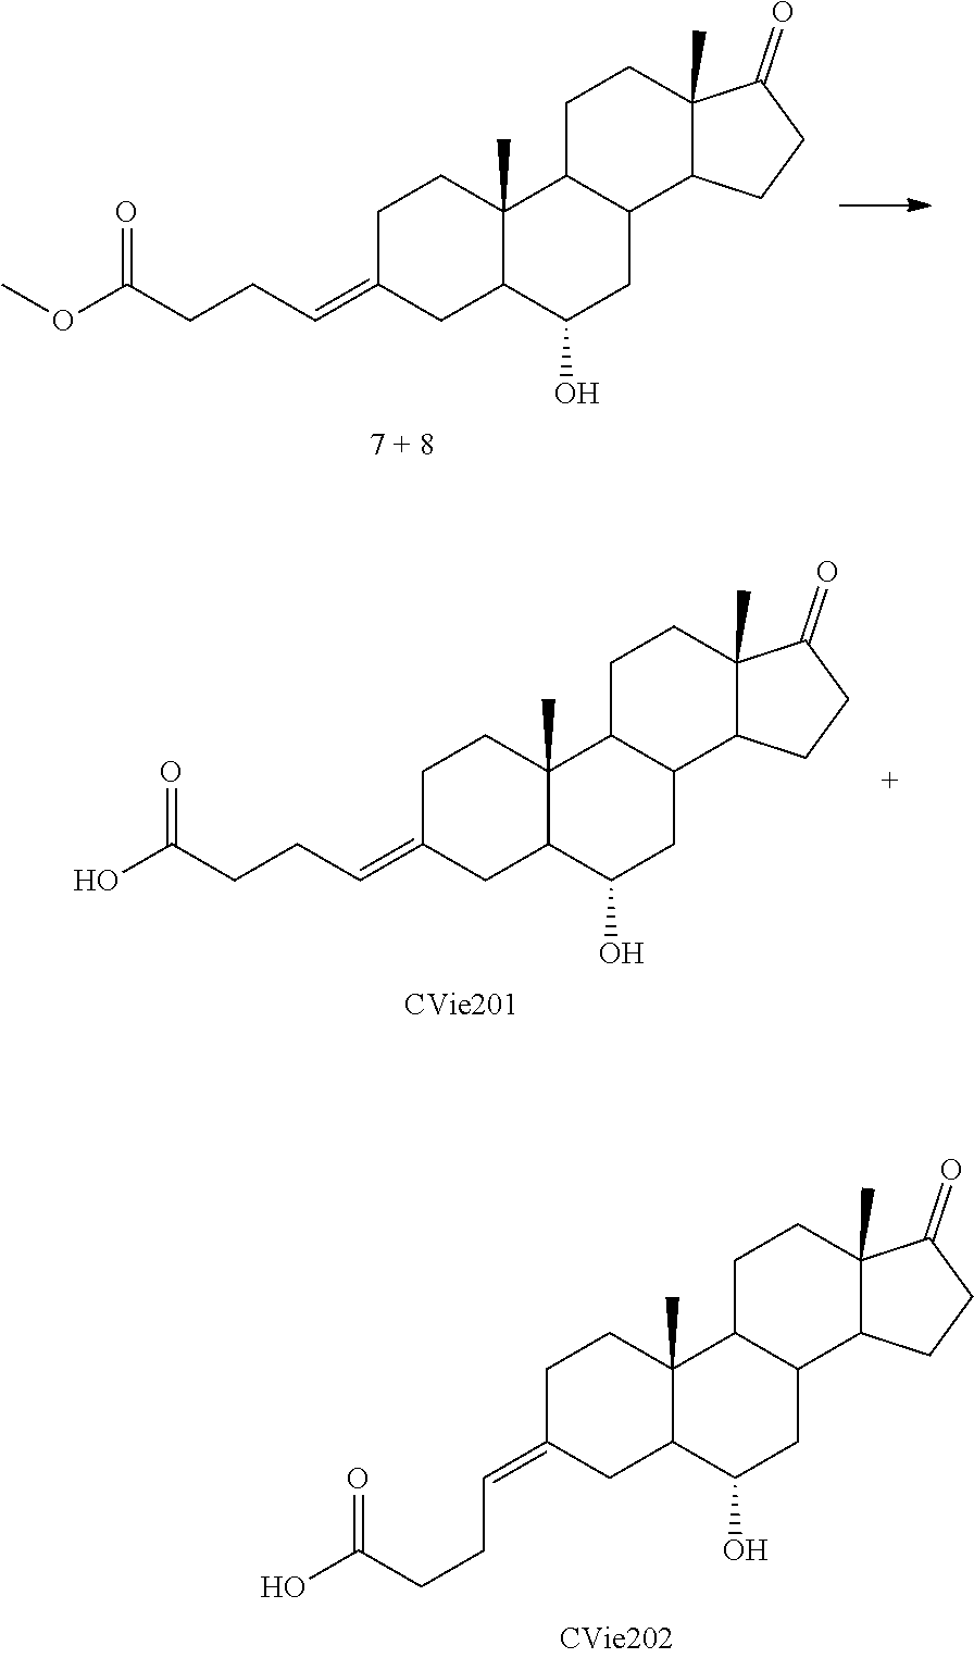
C1C(=CCCC(O)=O)CC2C(C)(C1)C1C(CC2O)C2C(C)(CC1)C(=O)CC2.C1C(=CCCC(O)=O)CC2C(C)(C1)C1C(CC2O)C2C(C)(CC1)C(=O)CC2.C1C(=CCCC(OC)=O)CC2C(C)(C1)C1C(CC2O)C2C(C)(CC1)C(=O)CC2
